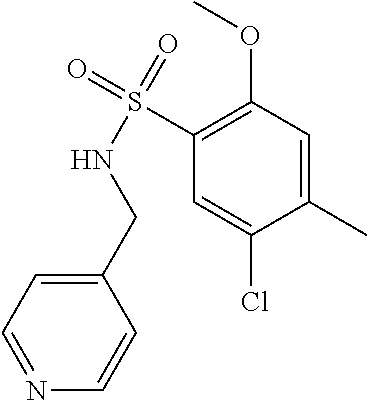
C1=C(CNS(=O)(C2=C(OC)C=C(C)C(Cl)=C2)=O)C=CN=C1
